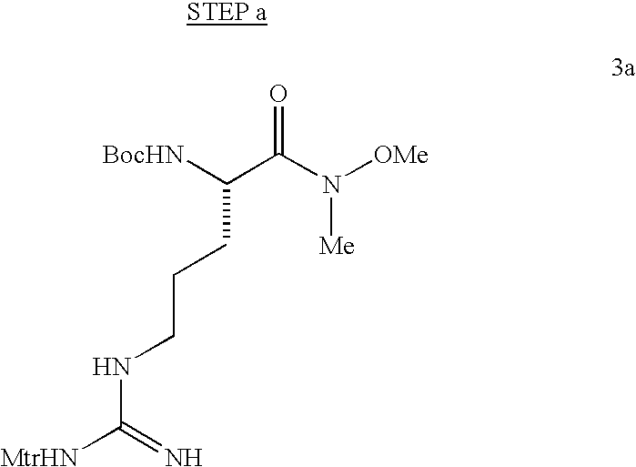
C(C(=O)N([Me])[OMe])(CCCNC([MtrHN])=N)[BocHN]
